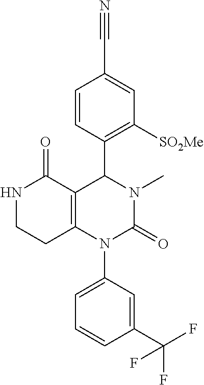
C1=CC(C2C3=C(N(C4=CC=CC(C(F)(F)F)=C4)C(=O)N2C)CCNC3=O)=C([SO2Me])C=C1C#N
